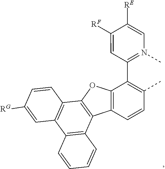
C12=C(C3=C(C4=C1C=C([RG])C=C4)OC1=C3C=CC(C)=C1C1=N(C)C=C([RE])C([RF])=C1)C=CC=C2
